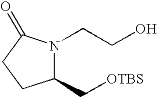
N1(CCO)C(C[OTBS])CCC1=O
